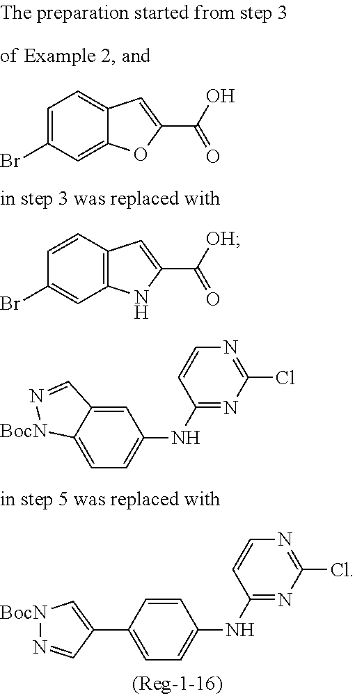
C12=C(C=CC(Br)=C1)C=C(C([OH])=O)N2.C1(C2=C[BocN]N=C2)=CC=C(NC2=NC(Cl)=NC=C2)C=C1.C12=CC=C(NC3=NC(Cl)=NC=C3)C=C1C=N[BocN]2.C1=C(Br)C=C2C(=C1)C=C(C(O)=O)O2
